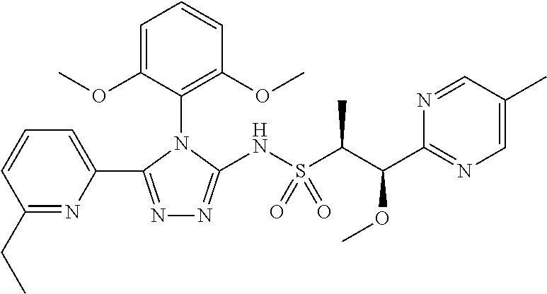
C1=CC=C(C2=NN=C(NS(C(C(C3=NC=C(C)C=N3)OC)C)(=O)=O)N2C2=C(OC)C=CC=C2OC)N=C1CC
